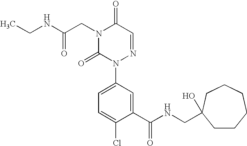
N1(CC(NCC)=O)C(=O)N(C2=CC=C(Cl)C(C(NCC3(O)CCCCCC3)=O)=C2)N=CC1=O
